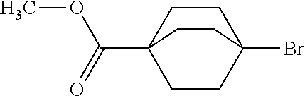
C(C12CCC(Br)(CC1)CC2)(=O)OC
